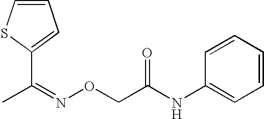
C1=CSC(C(=NOCC(NC2=CC=CC=C2)=O)C)=C1
